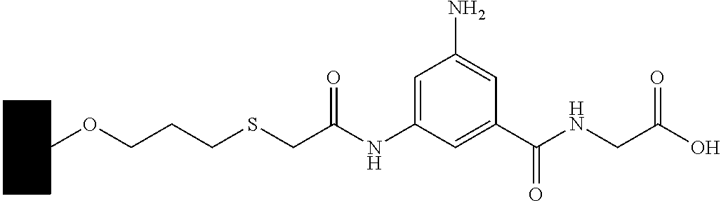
C1CCCC(OCCCSCC(NC2=CC(N)=CC(C(NCC(O)=O)=O)=C2)=O)C1
